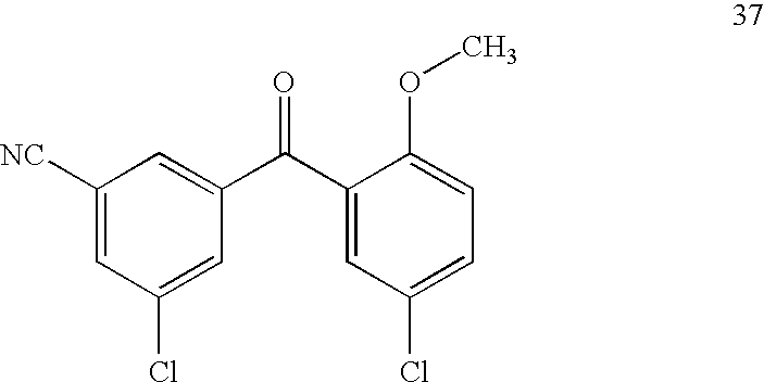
C1([NC])=CC(Cl)=CC(C(C2=CC(Cl)=CC=C2OC)=O)=C1
